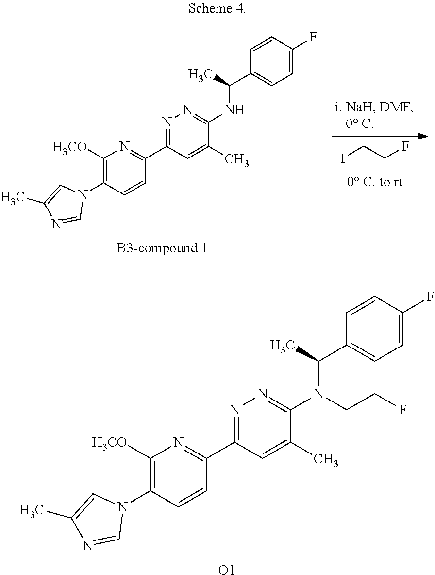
C1=C(F)C=CC(C(NC2=NN=C(C3=NC([H3CO])=C(N4C=C(C)N=C4)C=C3)C=C2C)C)=C1.[B3-compound 1].ICCF.C1=C(F)C=CC(C(N(C2=NN=C(C3=NC([H3CO])=C(N4C=C(C)N=C4)C=C3)C=C2C)CCF)C)=C1.[O1]
